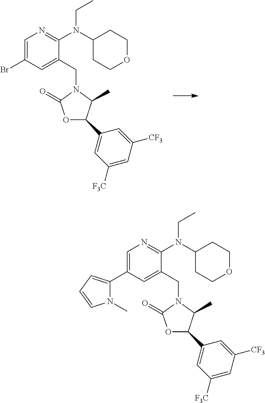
C1=C(Br)C=C(CN2C(=O)OC(C3=CC([F3C])=CC([CF3])=C3)C2C)C(N(C2CCOCC2)CC)=N1.C1=C(C2=CC=CN2C)C=C(CN2C(=O)OC(C3=CC([F3C])=CC([CF3])=C3)C2C)C(N(C2CCOCC2)CC)=N1
